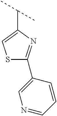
S1C(C2=CN=CC=C2)=NC(C(C)C)=C1
